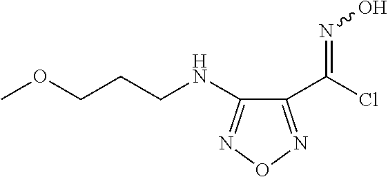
N(C1=NON=C1C(Cl)=NO)CCCOC
